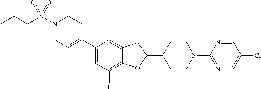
N1(S(CC(C)C)(=O)=O)CC=C(C2=CC(F)=C3C(=C2)CC(C2CCN(C4=NC=C(Cl)C=N4)CC2)O3)CC1
